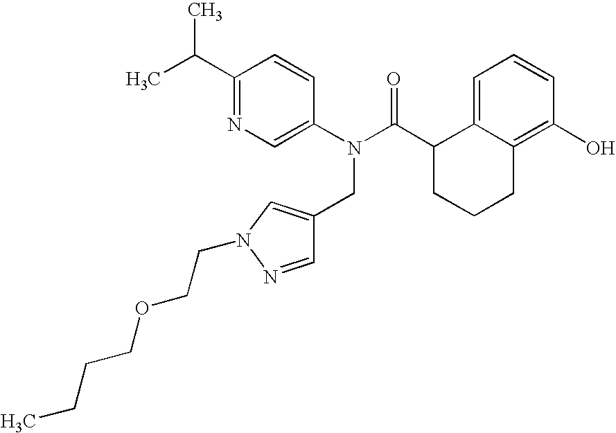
C1(C(C)C)=NC=C(N(C(C2CCCC3=C(O)C=CC=C23)=O)CC2=CN(CCOCCCC)N=C2)C=C1
